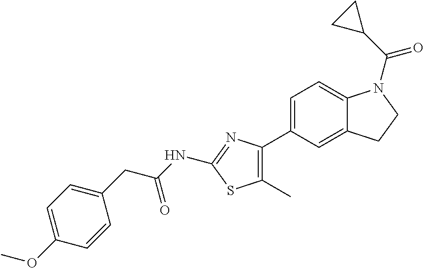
C1=C(C2=C(C)SC(NC(CC3=CC=C(OC)C=C3)=O)=N2)C=C2C(=C1)N(C(C1CC1)=O)CC2
